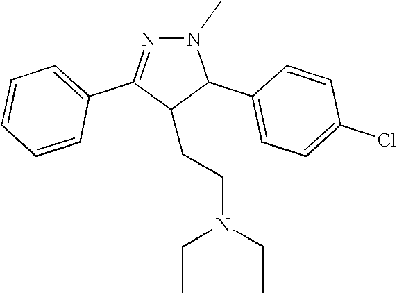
N1(C)N=C(C2=CC=CC=C2)C(CCN(CC)CC)C1C1=CC=C(Cl)C=C1
